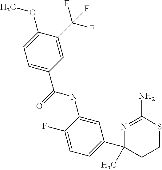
COC1=CC=C(C(=O)NC2=CC(C3(C)CCSC(N)=N3)=CC=C2F)C=C1C(F)(F)F
